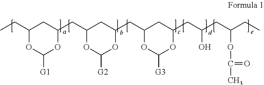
CCC1OC([G1])OC(CC2OC([G2])OC(CC3OC([G3])OC(CC(CC(CC)OC(C)=O)O)C3)C2)C1
